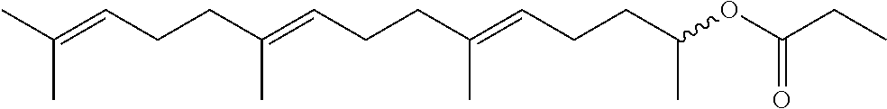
CC(=CCCC(=CCCC(=CCCC(C)OC(CC)=O)C)C)C
